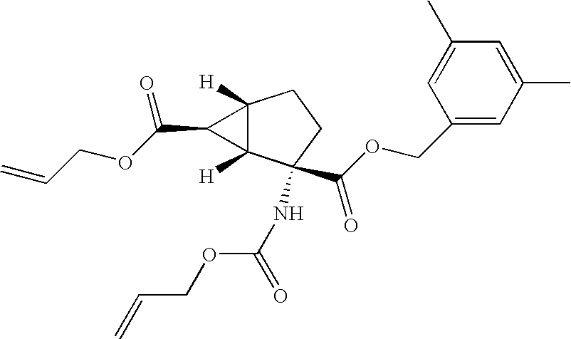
C12([H])C([H])(C(NC(=O)OCC=C)(C(OCC3=CC(C)=CC(C)=C3)=O)CC1)C2C(OCC=C)=O
